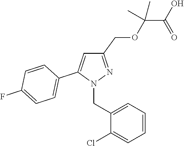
C1(COC(C(O)=O)(C)C)=NN(CC2=CC=CC=C2Cl)C(C2=CC=C(F)C=C2)=C1
